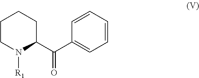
C1=CC=C(C(=O)C2N([R1])CCCC2)C=C1
